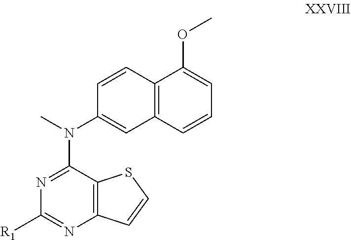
C1=CC(N(C)C2=NC([R1])=NC3=C2SC=C3)=CC2=C1C(OC)=CC=C2
